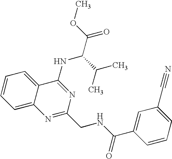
C1=CC=C2C(=C1)C(NC(C(C)C)C(=O)OC)=NC(CNC(=O)C1=CC(C#N)=CC=C1)=N2
